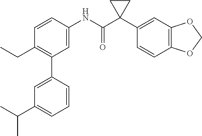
C1=C(NC(C2(C3=CC4=C(C=C3)OCO4)CC2)=O)C=CC(CC)=C1C1=CC(C(C)C)=CC=C1
